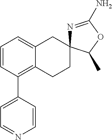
C1=CC(C2=CC=NC=C2)=C2C(=C1)CC1(CC2)N=C(N)OC1C
